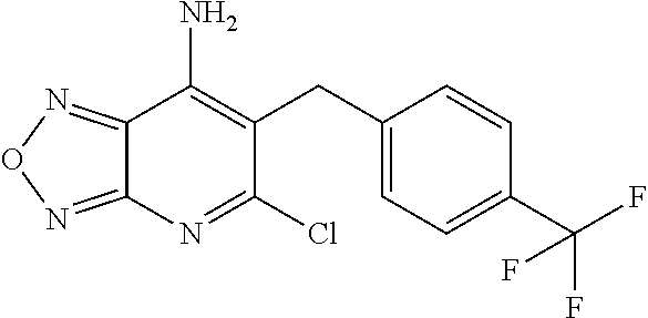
C1(CC2=C(N)C3=NON=C3N=C2Cl)=CC=C(C(F)(F)F)C=C1
